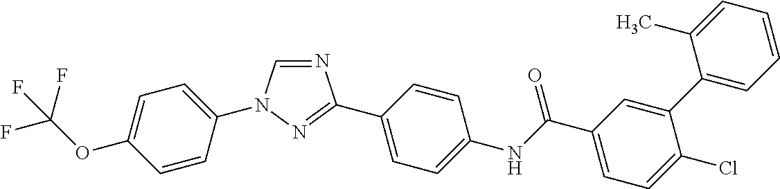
C1=CC(N2C=NC(C3=CC=C(NC(C4=CC=C(Cl)C(C5=CC=CC=C5C)=C4)=O)C=C3)=N2)=CC=C1OC(F)(F)F
